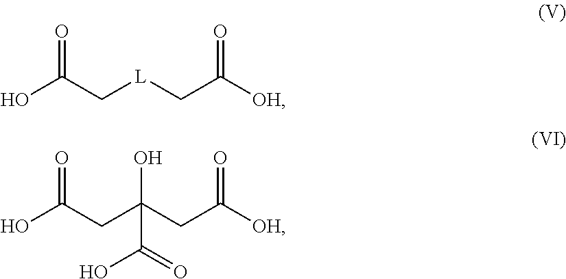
OC(C[L]CC([OH])=O)=O.OC(CC(CC([OH])=O)(O)C(=O)O)=O
